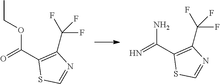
C(C1=C(C(F)(F)F)N=CS1)(=O)OCC.C(C1=C(C(F)(F)F)N=CS1)(=N)N
